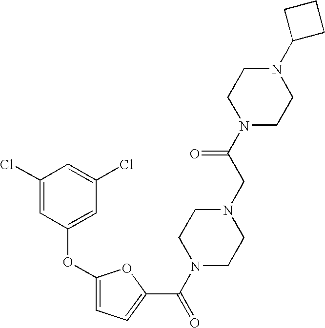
C1(Cl)=CC(OC2=CC=C(C(N3CCN(CC(N4CCN(C5CCC5)CC4)=O)CC3)=O)O2)=CC(Cl)=C1
